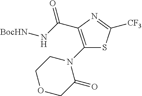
[CF3]C1=NC(C(=O)N[BocHN])=C(N2CCOCC2=O)S1
